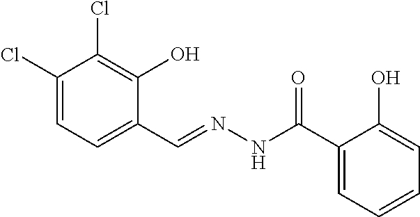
C1(Cl)=CC=C(C=NNC(C2=CC=CC=C2O)=O)C(O)=C1Cl
